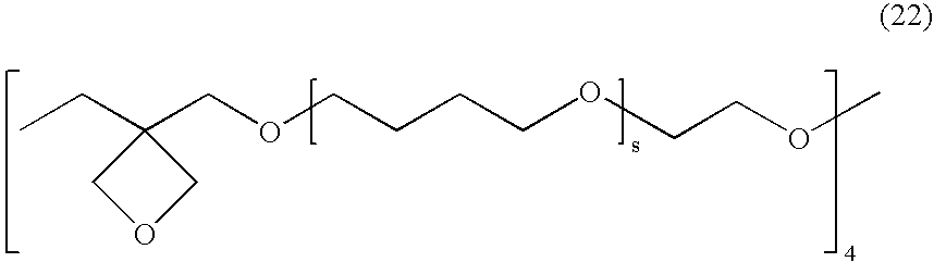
C1(CC)(COCCCCOCCOC)COC1
